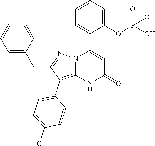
C1(OP(O)(=O)O)=CC=CC=C1C1=CC(=O)NC2=C(C3=CC=C(Cl)C=C3)C(CC3=CC=CC=C3)=NN12
